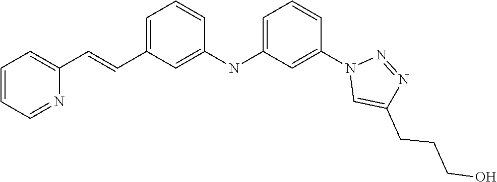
C1=CC=NC(C=CC2=CC=CC(NC3=CC=CC(N4C=C(CCCO)N=N4)=C3)=C2)=C1
